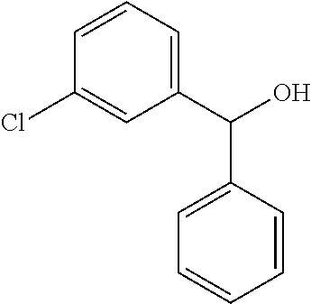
OC(C1=CC=CC(Cl)=C1)C1=CC=CC=C1
